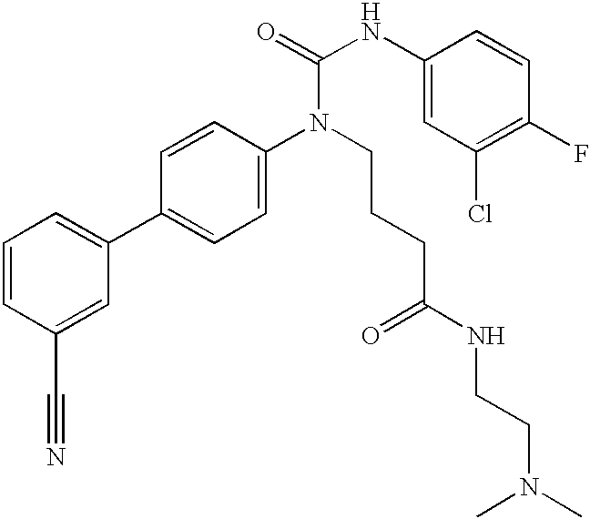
C1=CC(C#N)=CC(C2=CC=C(N(CCCC(NCCN(C)C)=O)C(=O)NC3=CC(Cl)=C(F)C=C3)C=C2)=C1
